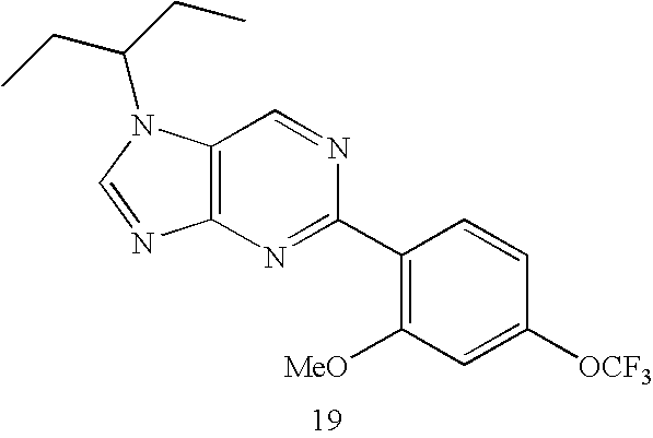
C1(C2=NC3=C(C=N2)N(C(CC)CC)C=N3)=C([MeO])C=C([OCF3])C=C1
